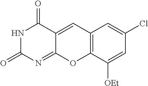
N1C(=O)N=C2C(=CC3=C(O2)C([OEt])=CC(Cl)=C3)C1=O
